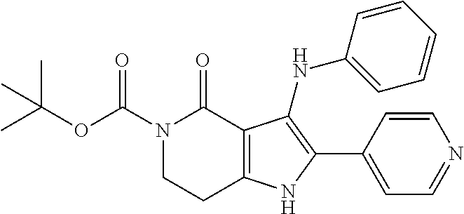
N1(C(OC(C)(C)C)=O)CCC2=C(C1=O)C(NC1=CC=CC=C1)=C(C1=CC=NC=C1)N2
